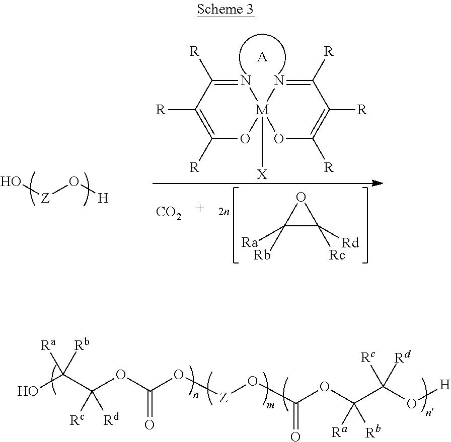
[H]O[Z]O.C1([Ra])([Rb])C([Rd])([Rc])O1.[CO2].N1=C([R])C([R])=C([R])O[M]12([X])OC([R])=C([R])C([R])=N2.[A].OC(C(OC(O[Z]OC(OC(C(O[H])([Rc])[Rd])([Ra])[Rb])=O)=O)([Rc])[Rd])([Ra])[Rb]
